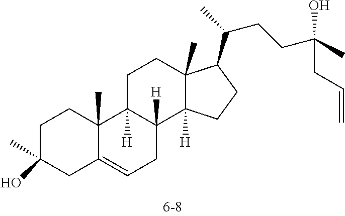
C1C(C)(O)CC2=CCC3([H])C([H])(C2(C)C1)CCC1(C)C3([H])CCC1C(CCC(C)(CC=C)O)C
